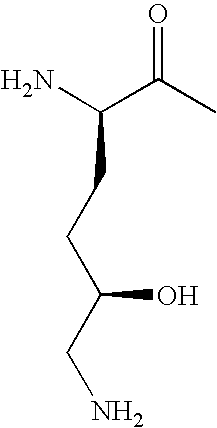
C(N)(C(C)=O)CCC(CN)O
